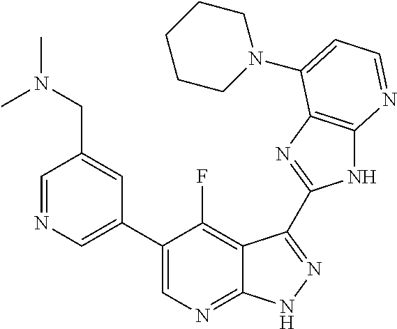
C1=NC=C(C2=CN=C3C(=C2F)C(C2=NC4=C(N2)N=CC=C4N2CCCCC2)=NN3)C=C1CN(C)C
